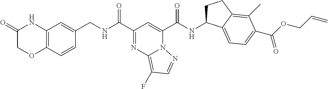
C12=C(C=CC(CNC(C3=NC4=C(F)C=NN4C(C(NC4CCC5=C(C)C(C(OCC=C)=O)=CC=C45)=O)=C3)=O)=C1)OCC(=O)N2
